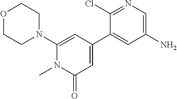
O1CCN(C2=CC(C3=CC(N)=CN=C3Cl)=CC(=O)N2C)CC1
